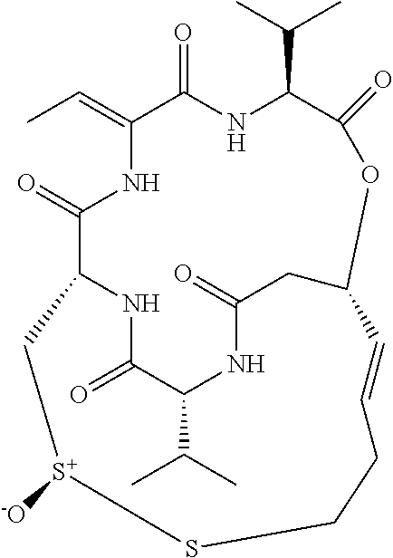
CC=C1C(=O)NC(C(C)C)C(=O)OC2CC(=O)NC(C(C)C)C(=O)NC(C(=O)N1)C[S+]([-O])SCCC=C2
